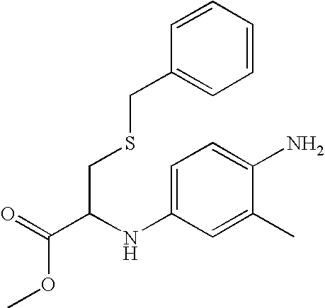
COC(C(NC1=CC=C(N)C(C)=C1)CSCC1=CC=CC=C1)=O
